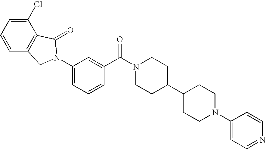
C1=C(N2CC3=C(C(Cl)=CC=C3)C2=O)C=C(C(N2CCC(C3CCN(C4=CC=NC=C4)CC3)CC2)=O)C=C1
